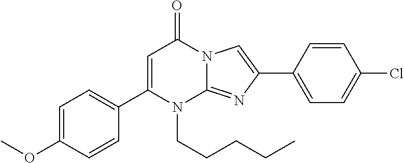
C1(C2=CC=C(OC)C=C2)=CC(=O)N2C(=NC(C3=CC=C(Cl)C=C3)=C2)N1CCCCC
